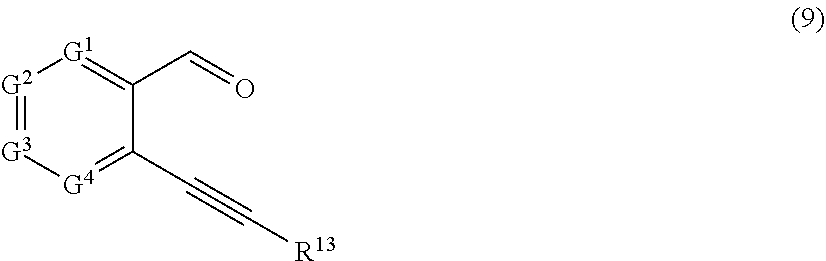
[G2]1=[G3][G4]=C(C#C[R13])C(C=O)=[G1]1
